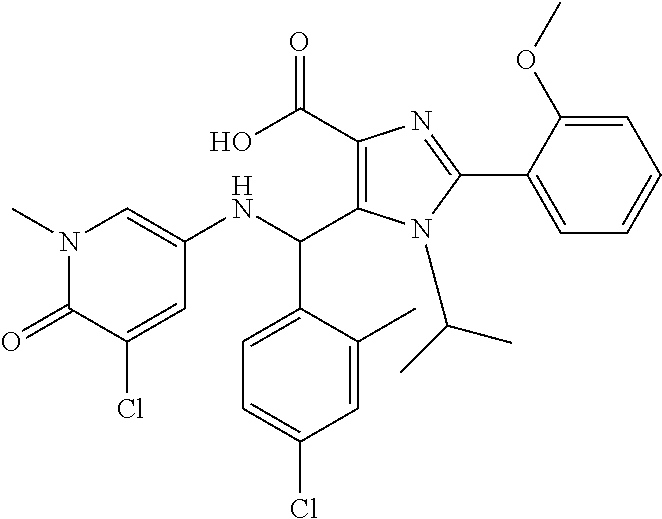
C1(C(NC2=CN(C)C(=O)C(Cl)=C2)C2=CC=C(Cl)C=C2C)=C(C(O)=O)N=C(C2=CC=CC=C2OC)N1C(C)C
